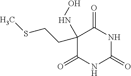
C1(=O)NC(=O)NC(=O)C1(CCSC)NO
